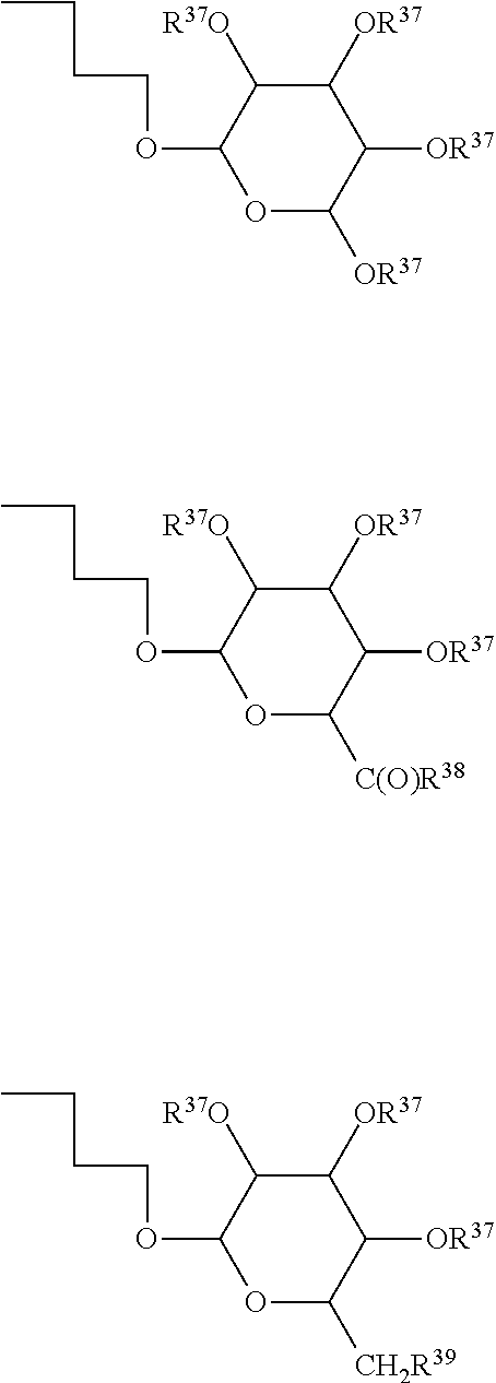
C1([OR37])C([R37O])C(OCCCC)OC([OR37])C1[OR37].C1([OR37])C([R37O])C(OCCCC)OC([C(O)R38])C1[OR37].C1([OR37])C([R37O])C(OCCCC)OC([CH2R39])C1[OR37]
